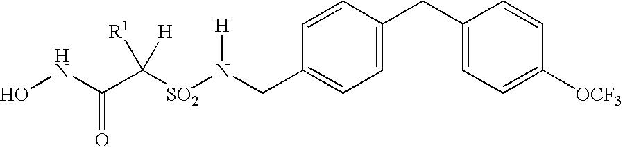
C1(CC2=CC=C([OCF3])C=C2)=CC=C(CN([SO2]C(C(NO)=O)([R1])[H])[H])C=C1
